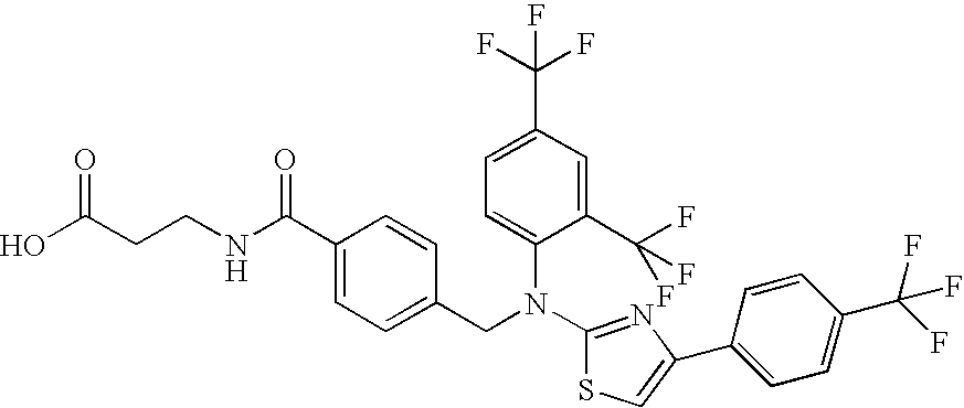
N(C1=NC(C2=CC=C(C(F)(F)F)C=C2)=CS1)(CC1=CC=C(C(NCCC(O)=O)=O)C=C1)C1=CC=C(C(F)(F)F)C=C1C(F)(F)F
